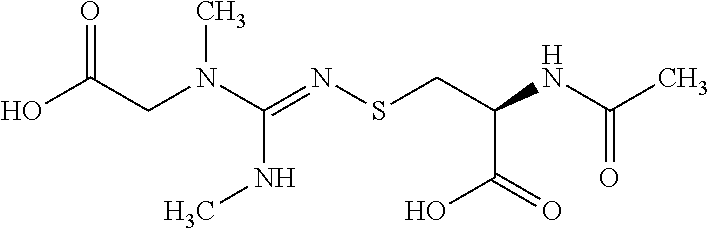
OC(CN(C(=NSCC(NC(C)=O)C(O)=O)NC)C)=O
